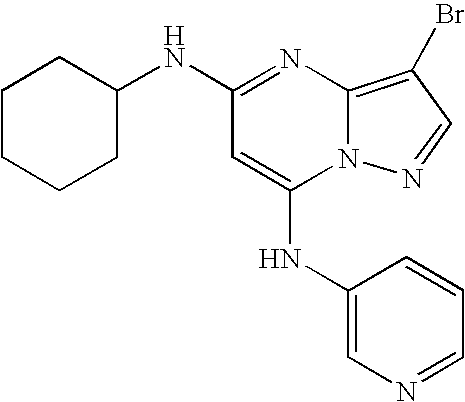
C1CCCC(NC2=NC3=C(Br)C=NN3C(NC3=CN=CC=C3)=C2)C1
